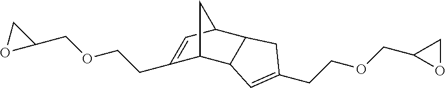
C1(CCOCC2CO2)=CC2C3C(C1C2)C=C(CCOCC1OC1)C3
